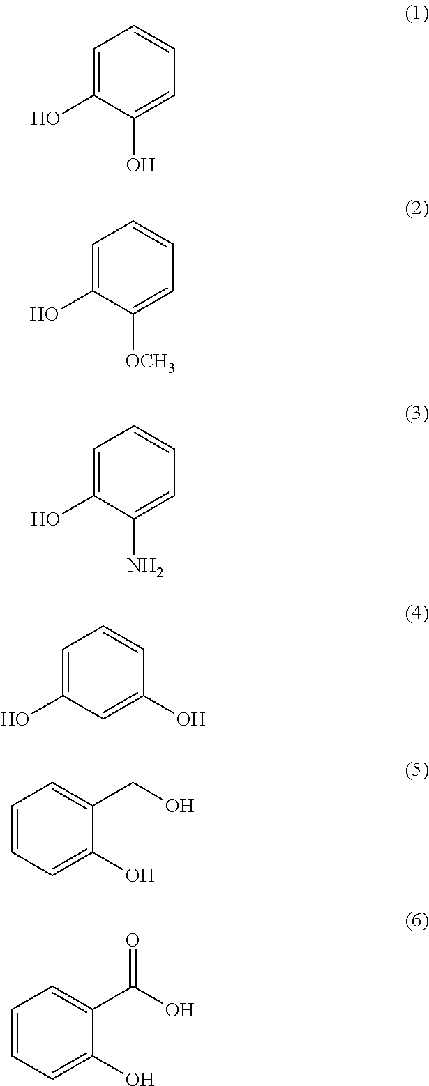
C1=C(O)C(O)=CC=C1.C1=C(O)C([OCH3])=CC=C1.C1=C(O)C(N)=CC=C1.C1=C(O)C=C(O)C=C1.C1=CC=C(O)C(CO)=C1.C1=CC=C(O)C(C(O)=O)=C1
